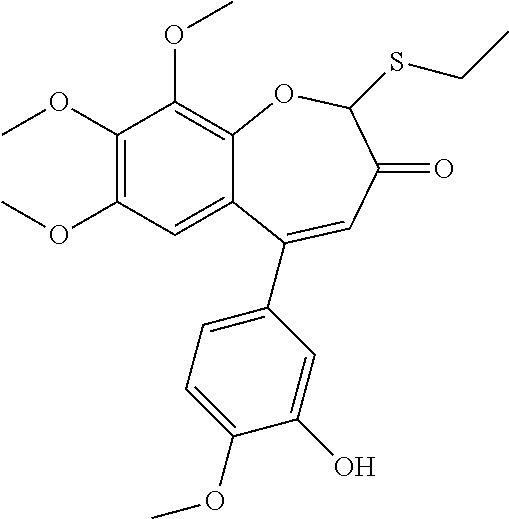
C1(OC)=C(OC)C=C2C(=C1OC)OC(SCC)C(=O)C=C2C1=CC=C(OC)C(O)=C1
